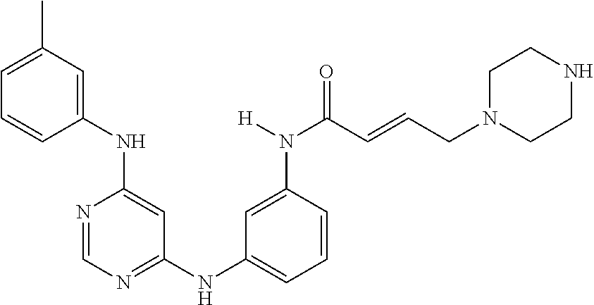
C1=C(C)C=C(NC2=CC(NC3=CC=CC(N(C(=O)C=CCN4CCNCC4)[H])=C3)=NC=N2)C=C1
